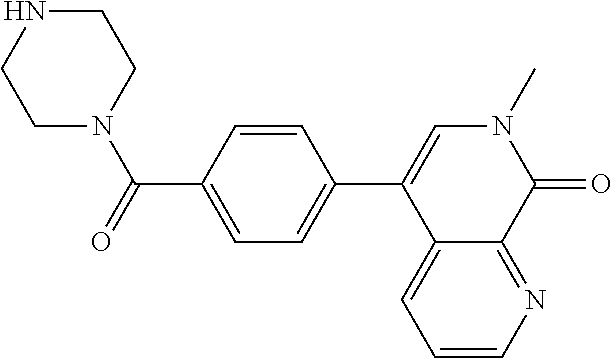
C12=NC=CC=C1C(C1=CC=C(C(N3CCNCC3)=O)C=C1)=CN(C)C2=O
